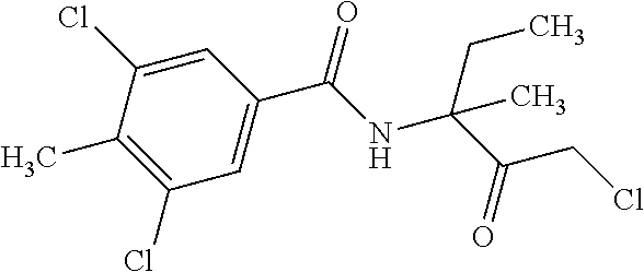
C1(Cl)=CC(C(NC(C(=O)CCl)(CC)C)=O)=CC(Cl)=C1C
